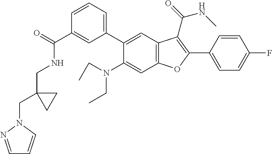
C1(C(=O)NCC2(CN3N=CC=C3)CC2)=CC(C2=CC3=C(C=C2N(CC)CC)OC(C2=CC=C(F)C=C2)=C3C(=O)NC)=CC=C1
